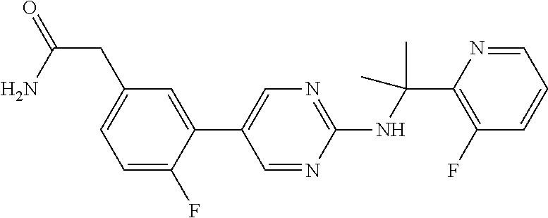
C1=C(F)C(C2=CN=C(NC(C)(C)C3=C(F)C=CC=N3)N=C2)=CC(CC(N)=O)=C1
